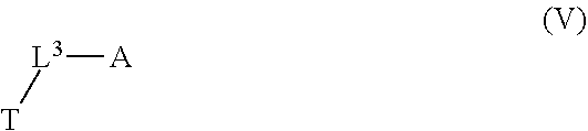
[L3]([A])[T]
